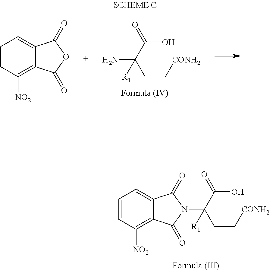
C1=CC([NO2])=C2C(=C1)C(=O)N(C(C(O)=O)(CC[CONH2])[R1])C2=O.C1=CC([NO2])=C2C(=C1)C(=O)OC2=O.C(C(O)=O)(CC[CONH2])([R1])N
